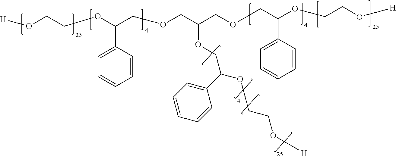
[H]OCCOC(COCC(COCC(OCCO[H])C1=CC=CC=C1)OCC(C1=CC=CC=C1)OCCO[H])C1=CC=CC=C1
